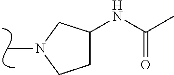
N1(C)CCC(NC(C)=O)C1
